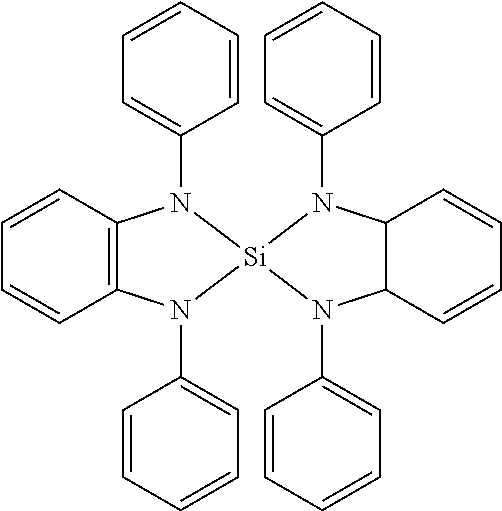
C1=CC=CC=C1N1C2=C(C=CC=C2)N(C2=CC=CC=C2)[Si]12N(C1=CC=CC=C1)C1C(C=CC=C1)N2C1=CC=CC=C1
